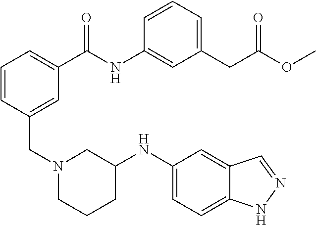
C1=CC(CN2CCCC(NC3=CC=C4C(=C3)C=NN4)C2)=CC(C(NC2=CC(CC(OC)=O)=CC=C2)=O)=C1
